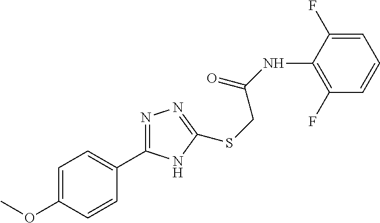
C1(F)=C(NC(=O)CSC2=NN=C(C3=CC=C(OC)C=C3)N2)C(F)=CC=C1
